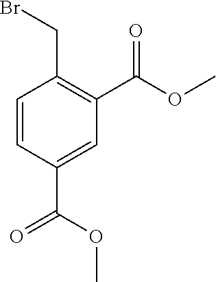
C1=CC(C(=O)OC)=CC(C(=O)OC)=C1CBr
